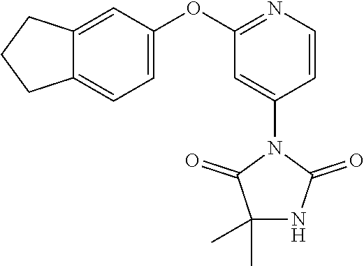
C1(OC2=CC=C3C(=C2)CCC3)=NC=CC(N2C(=O)NC(C)(C)C2=O)=C1
